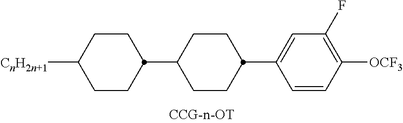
[CnH2n+1]C1CCC(C2CCC(C3=CC(F)=C([OCF3])C=C3)CC2)CC1
